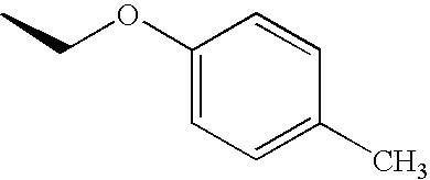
C1(OCC)=CC=C(C)C=C1
